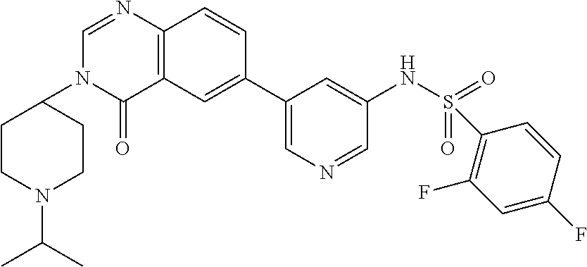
C1(C2=CC3=C(C=C2)N=CN(C2CCN(C(C)C)CC2)C3=O)=CN=CC(NS(=O)(=O)C2=C(F)C=C(F)C=C2)=C1
